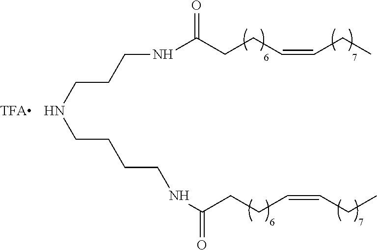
C(CNCCCCNC(=O)CCC=CCC)CNC(CCC=CCC)=O.[TFA]
